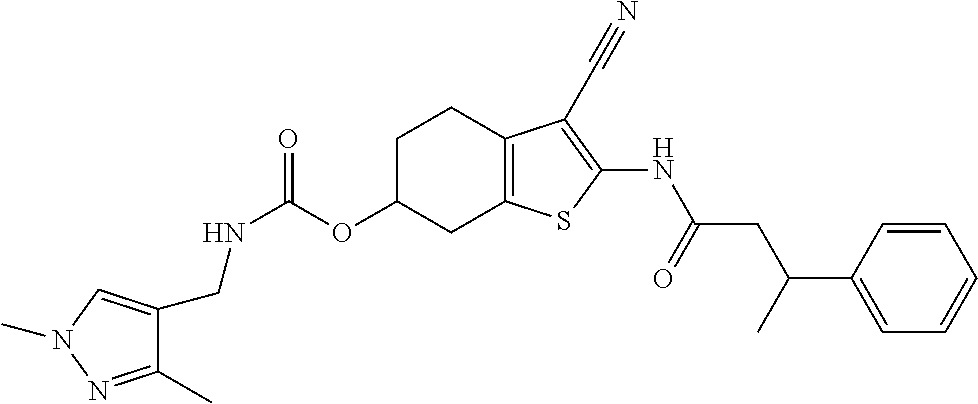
N(C(OC1CC2=C(CC1)C(C#N)=C(NC(CC(C1=CC=CC=C1)C)=O)S2)=O)CC1=CN(C)N=C1C
